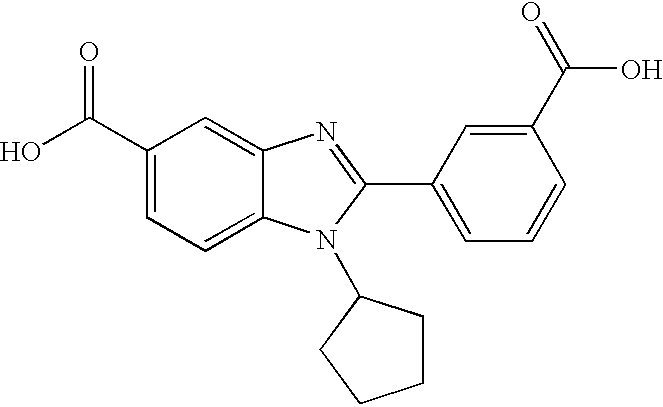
C1(C(O)=O)=CC=C2C(=C1)N=C(C1=CC=CC(C(=O)O)=C1)N2C1CCCC1
